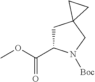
C1C(C(=O)OC)N([Boc])CC12CC2
